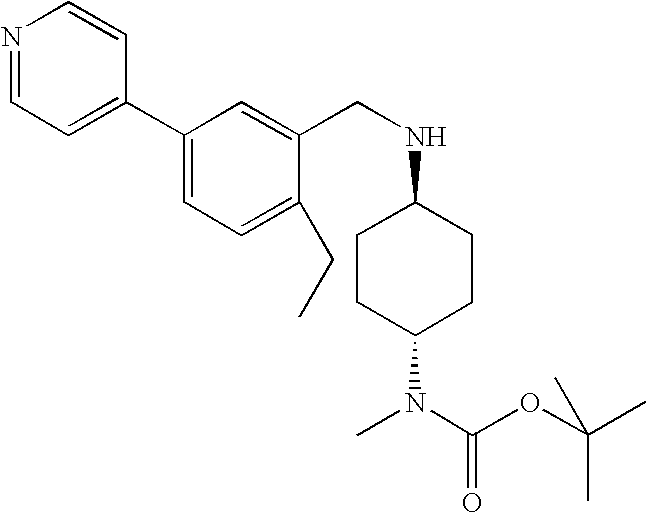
N(CC1=CC(C2=CC=NC=C2)=CC=C1CC)C1CCC(N(C(OC(C)(C)C)=O)C)CC1
